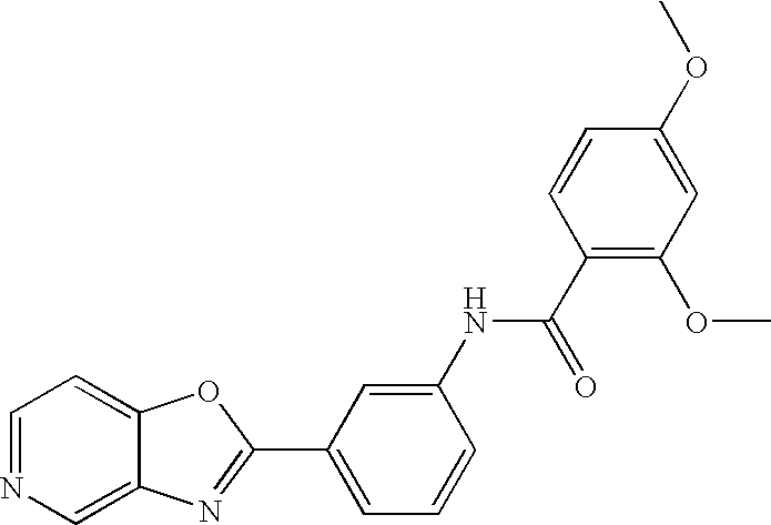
C12=CN=CC=C1OC(C1=CC=CC(NC(C3=C(OC)C=C(OC)C=C3)=O)=C1)=N2
